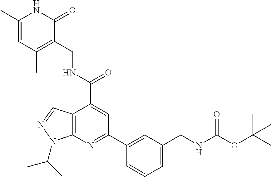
C1(CNC(OC(C)(C)C)=O)=CC=CC(C2=NC3=C(C(C(=O)NCC4=C(C)C=C(C)NC4=O)=C2)C=NN3C(C)C)=C1
